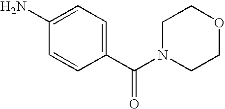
C1(C(N2CCOCC2)=O)=CC=C(N)C=C1
